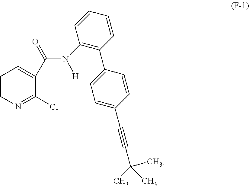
C1=CN=C(Cl)C(C(N([H])C2=C(C3=CC=C(C#CC(C)(C)C)C=C3)C=CC=C2)=O)=C1
